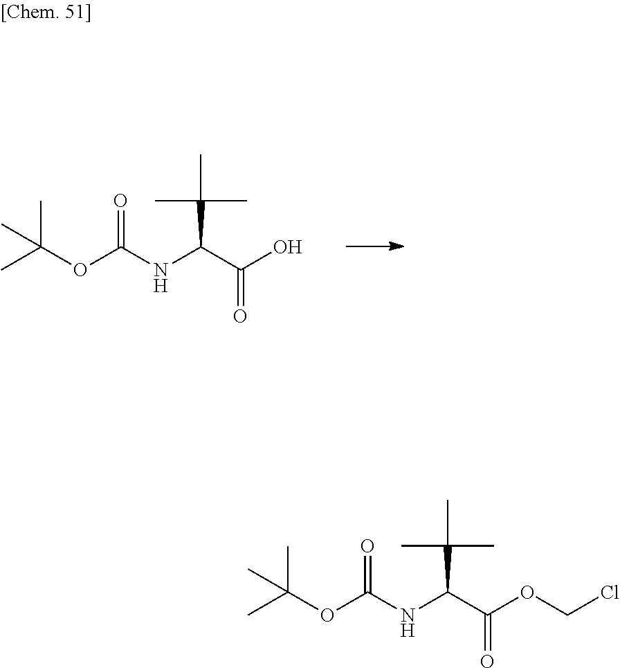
CC(OC(NC(C(O)=O)C(C)(C)C)=O)(C)C.CC(OC(NC(C(OCCl)=O)C(C)(C)C)=O)(C)C
